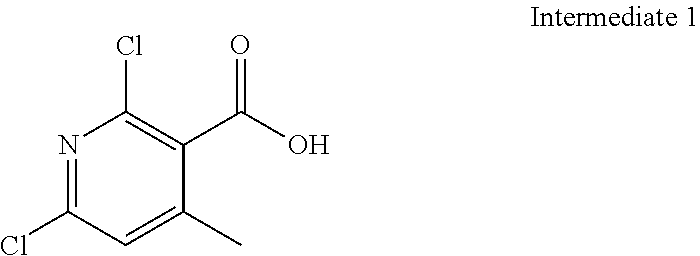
N1=C(Cl)C=C(C)C(C(O)=O)=C1Cl
